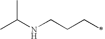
CC(NCCCC)C
